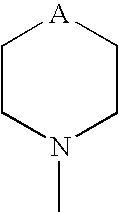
C1CN(C)CC[A]1
